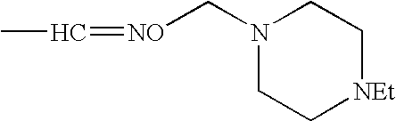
N1(C[NO]=CC)CC[NEt]CC1
